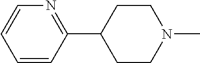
C1=CC(C2CCN(C)CC2)=NC=C1
